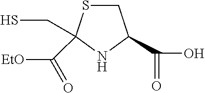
C1(C(=O)O)NC(C(=O)[EtO])(CS)SC1
